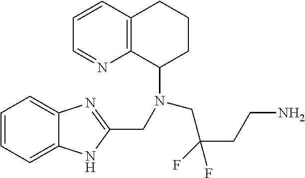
C1=CC2=C(N=C1)C(N(CC1=NC3=CC=CC=C3N1)CC(CCN)(F)F)CCC2
